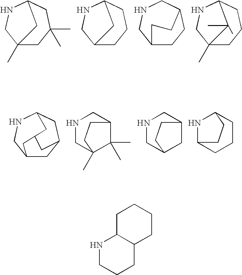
C12(C)CC(C)(C)CC(NC1)C2.C12CCCC(NC1)C2.C12CCC(CNC1)CC2.C1CCC2NCC1(C)C2(C)C.C12CC3CC(NC1)CC(C2)C3.N1CC2(C)C(C)(C)C(C1)CC2.N1CC2CC(C1)CC2.N1C2CCCC1CC2.N1CCCC2C1CCCC2
